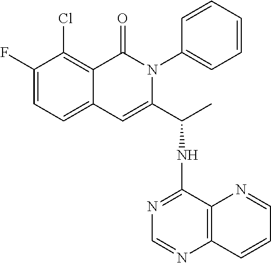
C12=CC=C(F)C(Cl)=C1C(=O)N(C1=CC=CC=C1)C(C(NC1=NC=NC3=C1N=CC=C3)C)=C2
